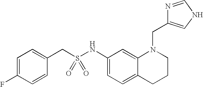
C1(NS(CC2=CC=C(F)C=C2)(=O)=O)=CC=C2C(=C1)N(CC1=CNC=N1)CCC2
